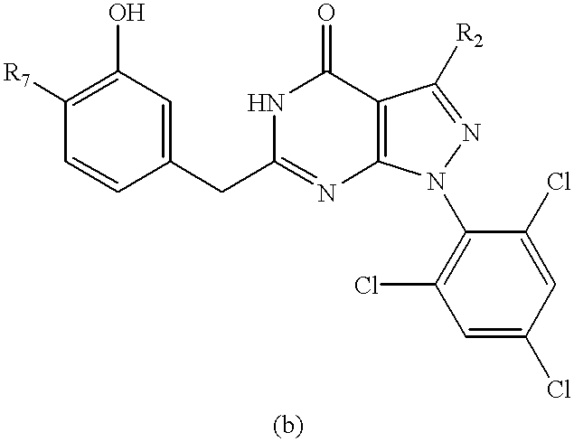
C1(CC2=NC3=C(C(=O)N2)C([R2])=NN3C2=C(Cl)C=C(Cl)C=C2Cl)=CC(O)=C([R7])C=C1
